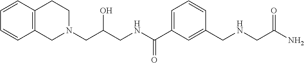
C1(CNCC(N)=O)=CC(C(NCC(CN2CC3=C(CC2)C=CC=C3)O)=O)=CC=C1
